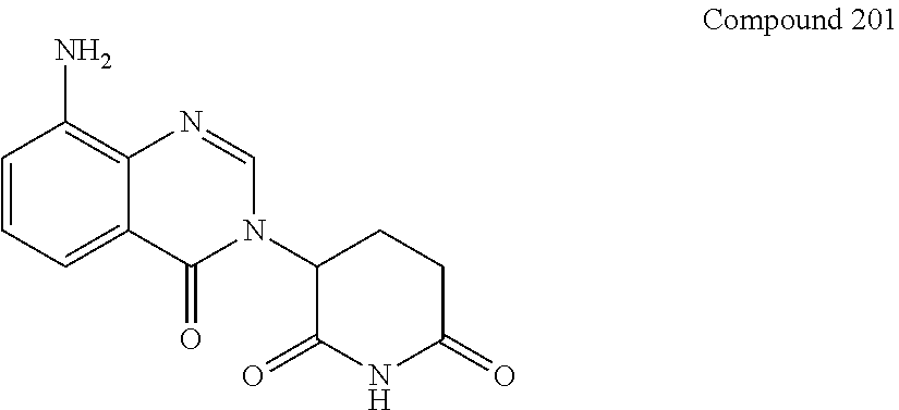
C1=CC=C2C(=C1N)N=CN(C1C(=O)NC(=O)CC1)C2=O
